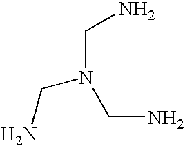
N(CN)(CN)CN
